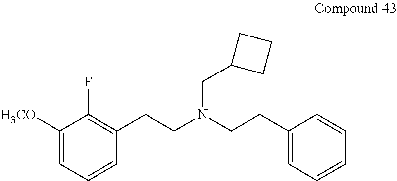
C1([H3CO])=CC=CC(CCN(CCC2=CC=CC=C2)CC2CCC2)=C1F
